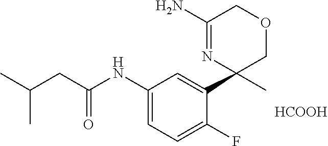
C1(NC(CC(C)C)=O)=CC=C(F)C(C2(C)N=C(N)COC2)=C1.[HCOOH]
